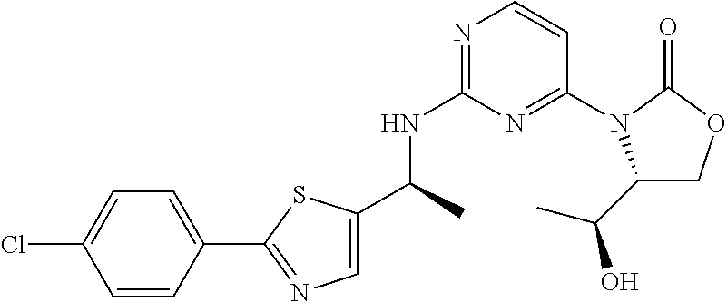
N1=C(NC(C)C2=CN=C(C3=CC=C(Cl)C=C3)S2)N=C(N2C(C(C)O)COC2=O)C=C1
